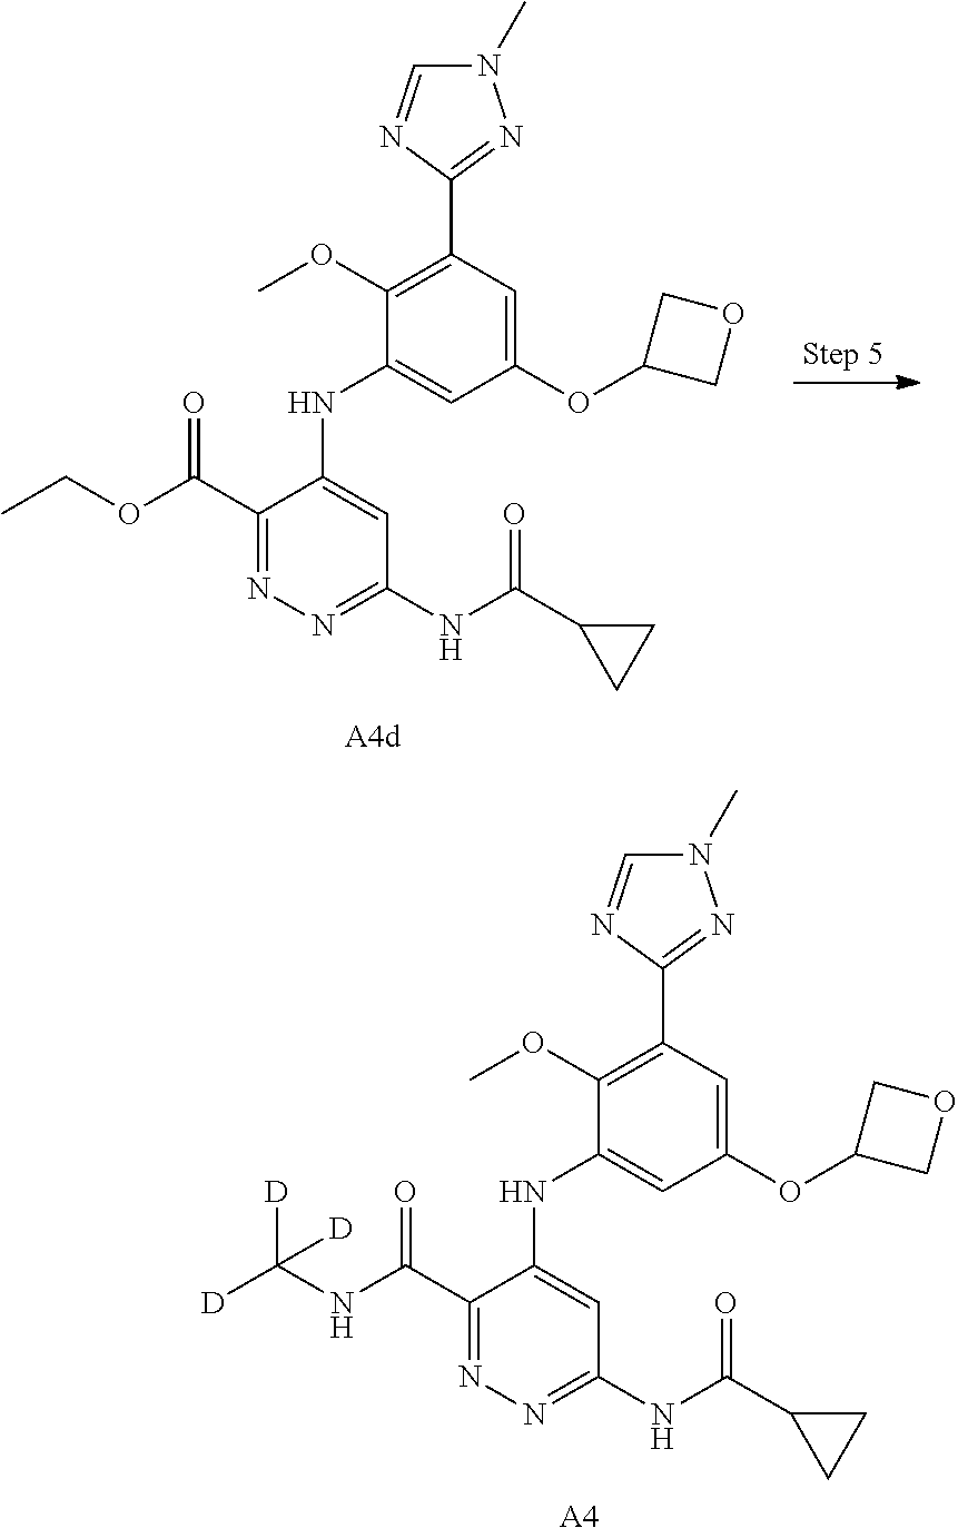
C1(OC)=C(C2=NN(C)C=N2)C=C(OC2COC2)C=C1NC1=CC(NC(C2CC2)=O)=NN=C1C(=O)OCC.C1(OC)=C(C2=NN(C)C=N2)C=C(OC2COC2)C=C1NC1=CC(NC(C2CC2)=O)=NN=C1C(=O)NC([D])([D])[D].[A4]
